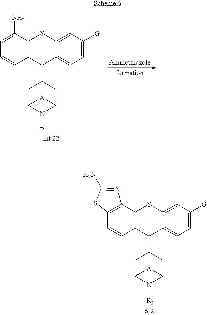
C12=C(C(N)=CC=C1)[Y]C1=CC([G])=CC=C1C2=C1CC2N(P)C(C1)[A]2.[Aminothiazole].[formation].C12=C(C3=C(C=C1)SC(N)=N3)[Y]C1=CC([G])=CC=C1C2=C1CC2N([R2])C(C1)[A]2
